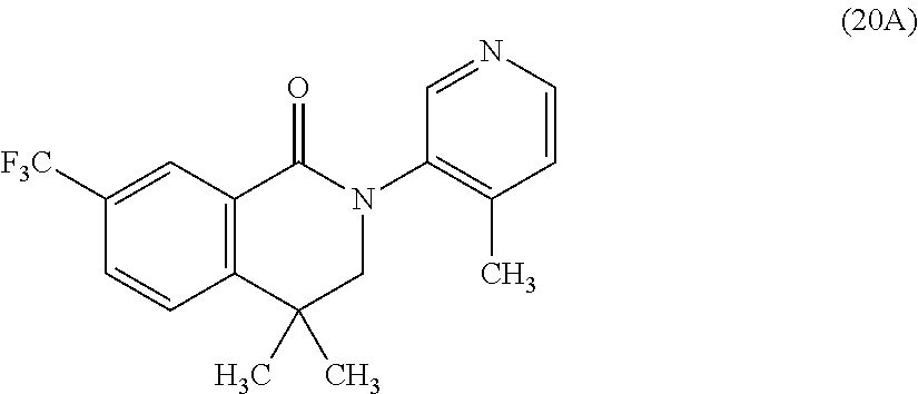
C12=C(C(C)(C)CN(C3=C(C)C=CN=C3)C1=O)C=CC([F3C])=C2
